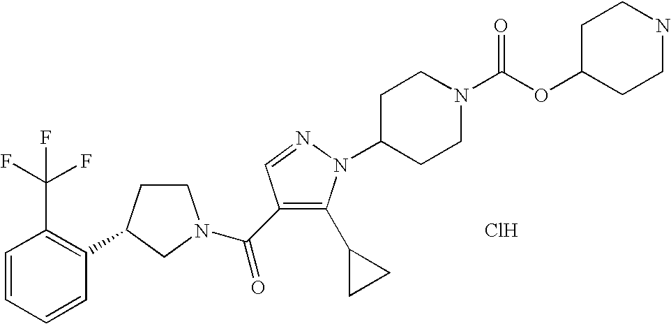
C1=CC=CC(C2CCN(C(=O)C3=C(C4CC4)N(C4CCN(C(OC5CCNCC5)=O)CC4)N=C3)C2)=C1C(F)(F)F.Cl
